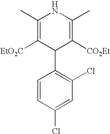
C1(C)=C([EtO2C])C(C2=C(Cl)C=C(Cl)C=C2)C([CO2Et])=C(C)N1
